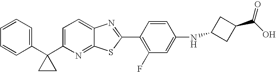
C1=CC=C(C2(C3=CC=C4C(=N3)SC(C3=C(F)C=C(NC5CC(C(O)=O)C5)C=C3)=N4)CC2)C=C1
